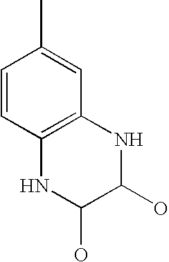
C1=CC2=C(C=C1C)NC(O)C(O)N2
